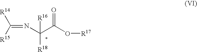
N(=C([R14])[R15])C([R16])([R18])C(=O)O[R17]
